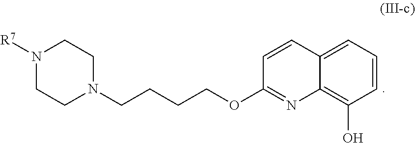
C12=C(O)C=CC=C1C=CC(OCCCCN1CCN([R7])CC1)=N2
